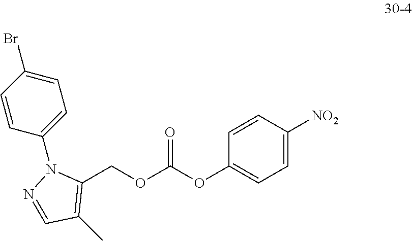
C1(COC(OC2=CC=C([NO2])C=C2)=O)=C(C)C=NN1C1=CC=C(Br)C=C1
